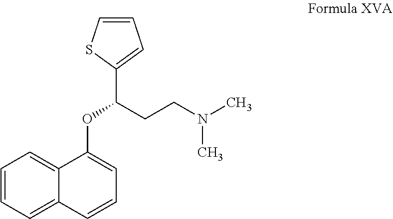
C1=CC=C2C(=C1)C(OC(C1=CC=CS1)CCN(C)C)=CC=C2
